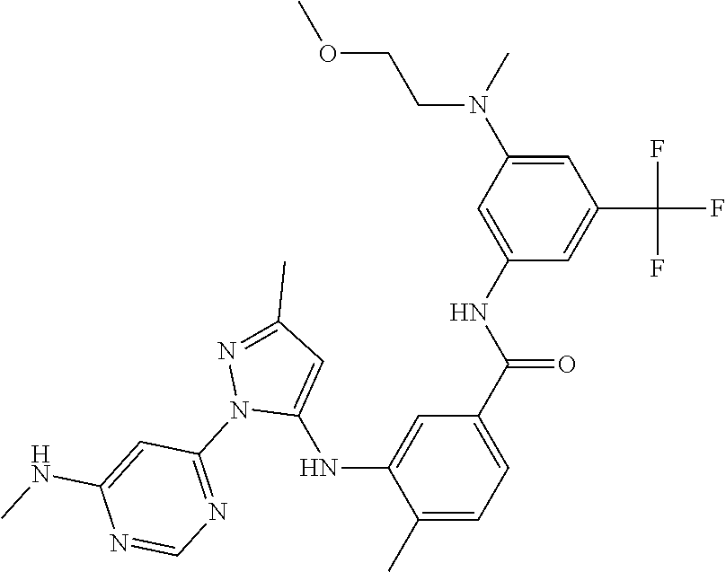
C1(C)=CC=C(C(NC2=CC(N(CCOC)C)=CC(C(F)(F)F)=C2)=O)C=C1NC1=CC(C)=NN1C1=NC=NC(NC)=C1
